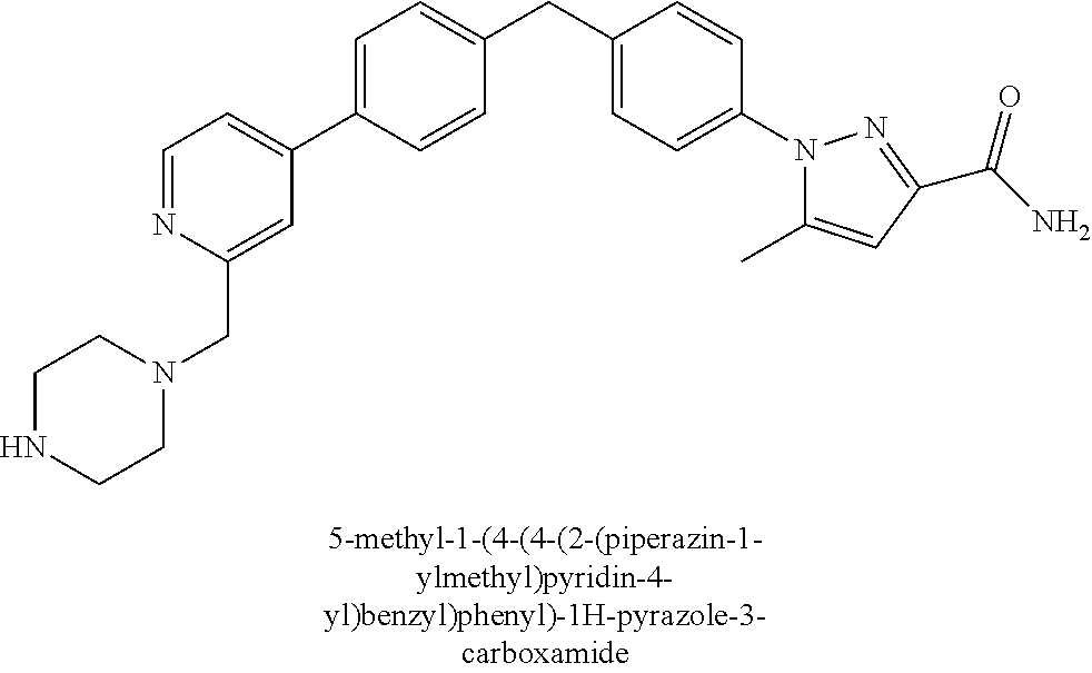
C1=C(C2=CC=NC(CN3CCNCC3)=C2)C=CC(CC2=CC=C(N3C(C)=CC(C(N)=O)=N3)C=C2)=C1
